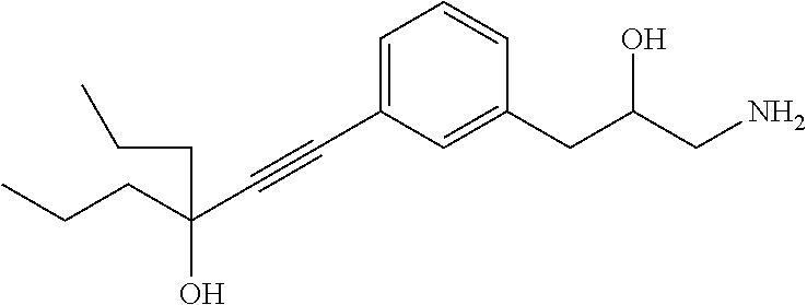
C1=C(C#CC(O)(CCC)CCC)C=C(CC(CN)O)C=C1
